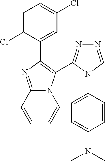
C1=C(Cl)C(C2=C(C3=NN=CN3C3=CC=C(N(C)C)C=C3)N3C(=N2)C=CC=C3)=CC(Cl)=C1
